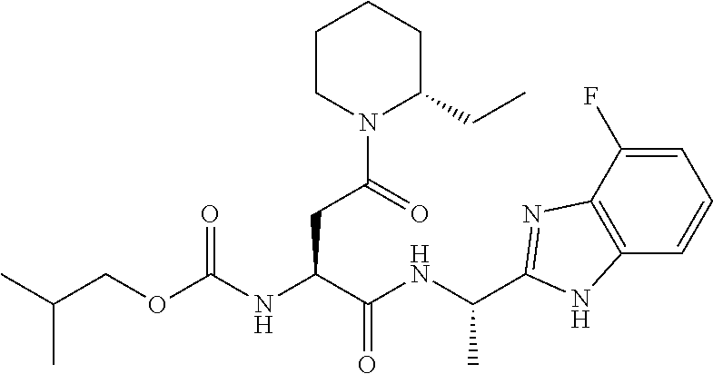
C1=C(F)C2=C(C=C1)NC(C(NC(C(NC(OCC(C)C)=O)CC(N1C(CC)CCCC1)=O)=O)C)=N2
